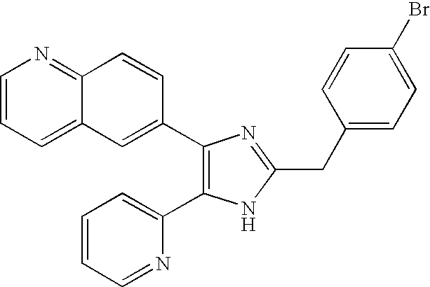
C1=CC=C2C(=N1)C=CC(C1=C(C3=CC=CC=N3)NC(CC3=CC=C(Br)C=C3)=N1)=C2
